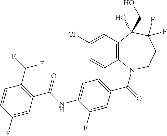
C1(Cl)=CC2=C(C=C1)N(C(=O)C1=CC=C(NC(C3=C(C(F)F)C=CC(F)=C3)=O)C(F)=C1)CCC(F)(F)C2(O)CO
